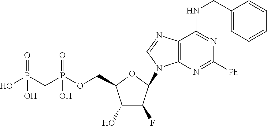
C1(O)C(F)C(N2C3=C(N=C2)C(NCC2=CC=CC=C2)=NC([Ph])=N3)OC1COP(CP(O)(=O)O)(=O)O
